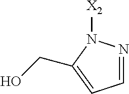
C1=NN([X2])C(CO)=C1
